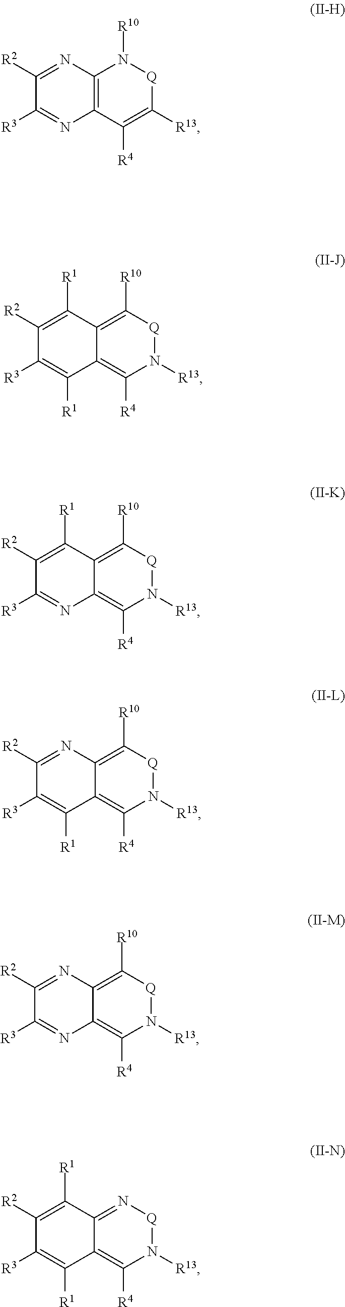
C1([R2])=NC2=C(N=C1[R3])C([R4])=C([R13])[Q]N2[R10].C1([R2])=C([R1])C2=C([R10])[Q]N([R13])C([R4])=C2C([R1])=C1[R3].C1([R2])=C([R1])C2=C([R10])[Q]N([R13])C([R4])=C2N=C1[R3].C1([R2])=NC2=C([R10])[Q]N([R13])C([R4])=C2C([R1])=C1[R3].C1([R2])=NC2=C([R10])[Q]N([R13])C([R4])=C2N=C1[R3].C1([R2])=C([R1])C2=N[Q]N([R13])C([R4])=C2C([R1])=C1[R3]
